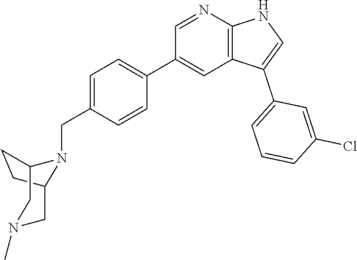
C1=NC2=C(C=C1C1=CC=C(CN3C4CN(C)CC3CC4)C=C1)C(C1=CC=CC(Cl)=C1)=CN2
